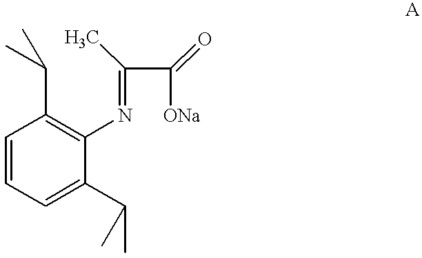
C1=CC=C(C(C)C)C(N=C(C([ONa])=O)C)=C1C(C)C
